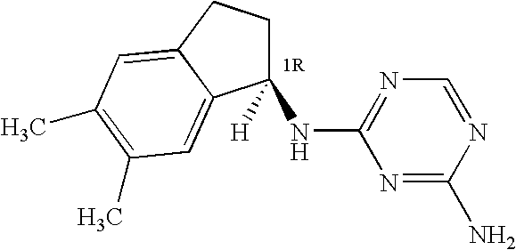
C1([H])(NC2=NC=NC(N)=N2)CCC2=CC(C)=C(C)C=C12
